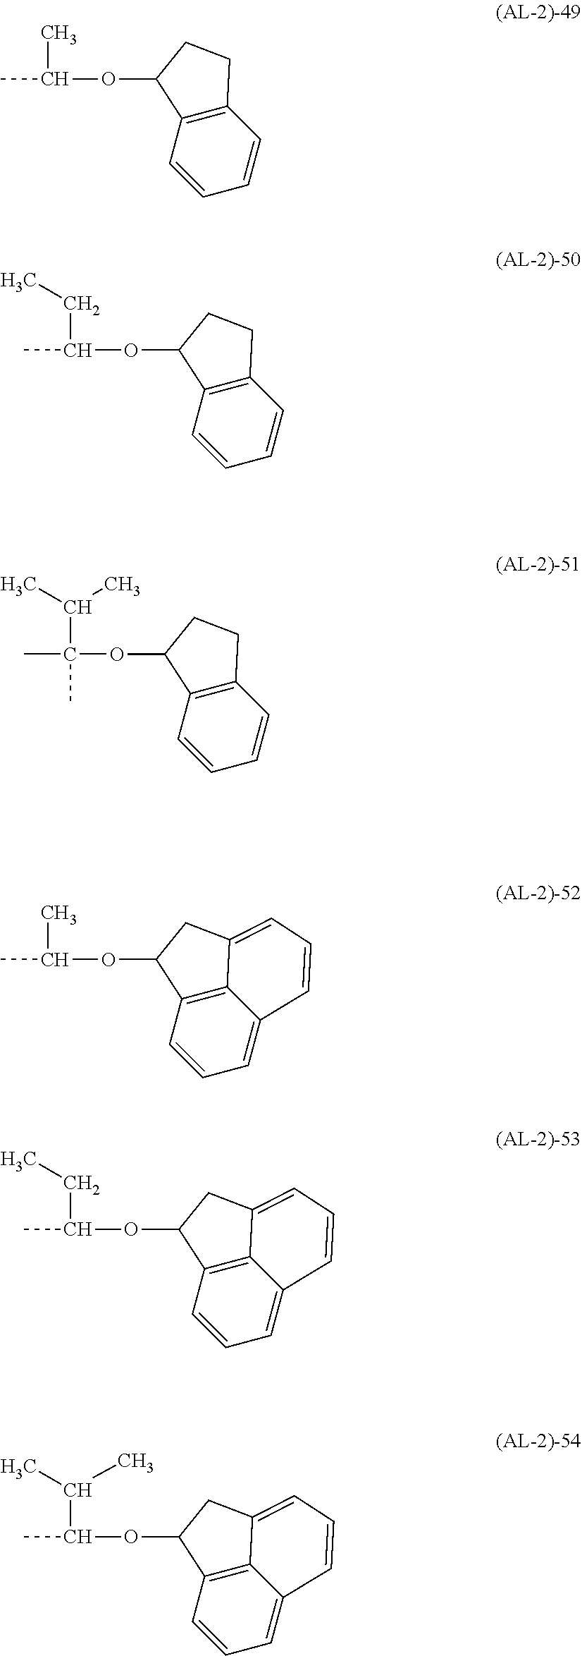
CC(OC1C2=C(C=CC=C2)CC1)C.CC(OC1C2=C(C=CC=C2)CC1)CC.O(C1C2=C(C=CC=C2)CC1)C(C)(C(C)C)C.CC(OC1C2=C3C(=CC=C2)C=CC=C3C1)C.CC(OC1C2=C3C(=CC=C2)C=CC=C3C1)CC.C12=C3C(=CC=C1)C=CC=C3CC2OC(C(C)C)C
